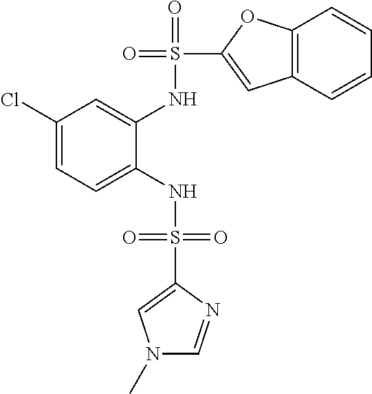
C1(Cl)=CC=C(NS(=O)(=O)C2=CN(C)C=N2)C(NS(=O)(C2=CC3=C(O2)C=CC=C3)=O)=C1
